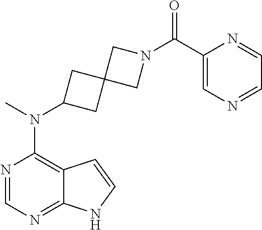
N1=CN=C2C(=C1N(C)C1CC3(C1)CN(C(C1=CN=CC=N1)=O)C3)C=CN2
